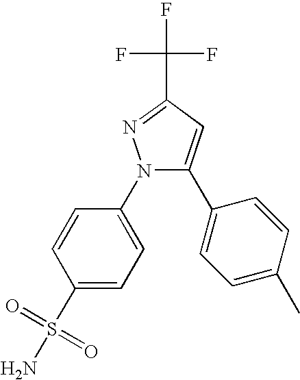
C1=CC(N2C(C3=CC=C(C)C=C3)=CC(C(F)(F)F)=N2)=CC=C1S(=O)(=O)N
